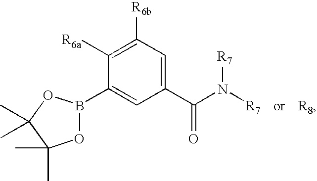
C1([R6b])=C([R6a])C(B2OC(C)(C)C(C)(C)O2)=CC(C(N([R7])[R7])=O)=C1
